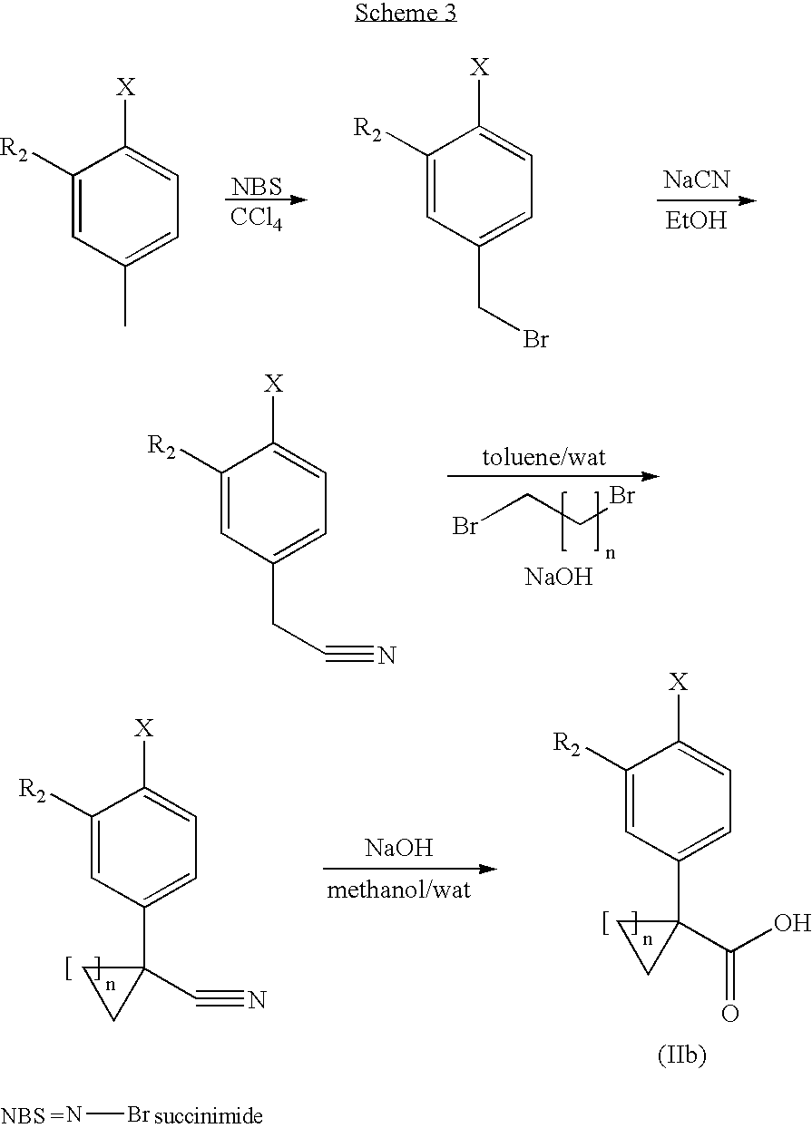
BrCCBr.[NaOH].C1([R2])=CC(CC#N)=CC=C1[X].[NaOH].C1([R2])=CC(C2(C(O)=O)CC2)=CC=C1[X].C1([R2])=CC(C2(C#N)CC2)=CC=C1[X].NBr.[NBS].[CCl4].[NaCN].[EtOH].C1([R2])=CC(C)=CC=C1[X].C1([R2])=CC(CBr)=CC=C1[X]
